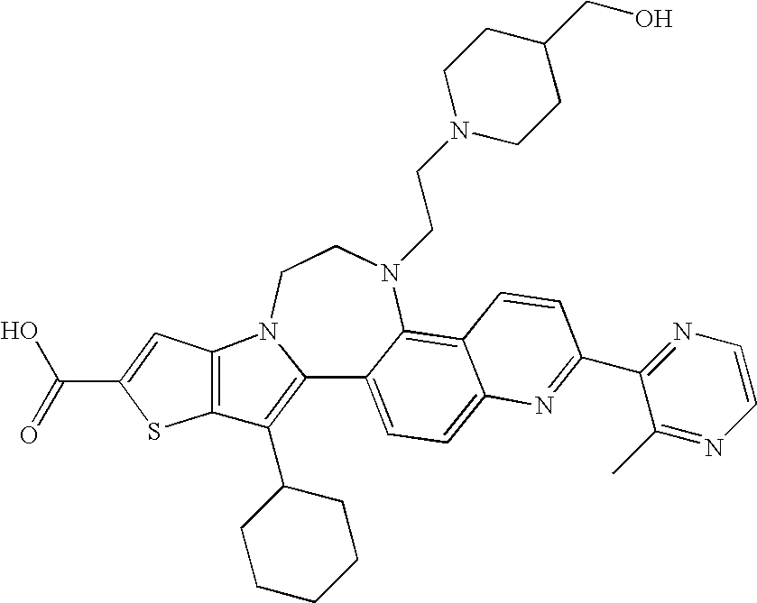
C12=C(C3CCCCC3)C3=C(N1CCN(CCN1CCC(CO)CC1)C1=C4C(=CC=C21)N=C(C1=NC=CN=C1C)C=C4)C=C(C(O)=O)S3
